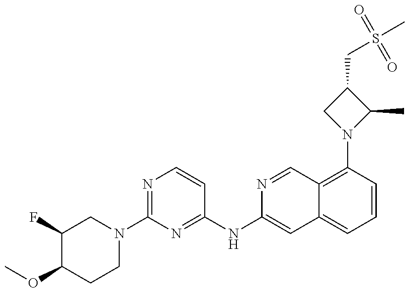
C1(F)C(OC)CCN(C2=NC=CC(NC3=CC4=CC=CC(N5C(C)C(CS(C)(=O)=O)C5)=C4C=N3)=N2)C1
